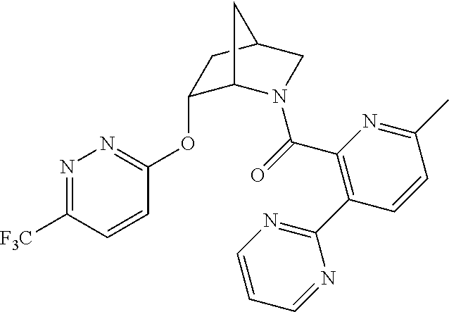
C1(OC2=NN=C([F3C])C=C2)C2N(C(=O)C3=C(C4=NC=CC=N4)C=CC(C)=N3)CC(C1)C2
